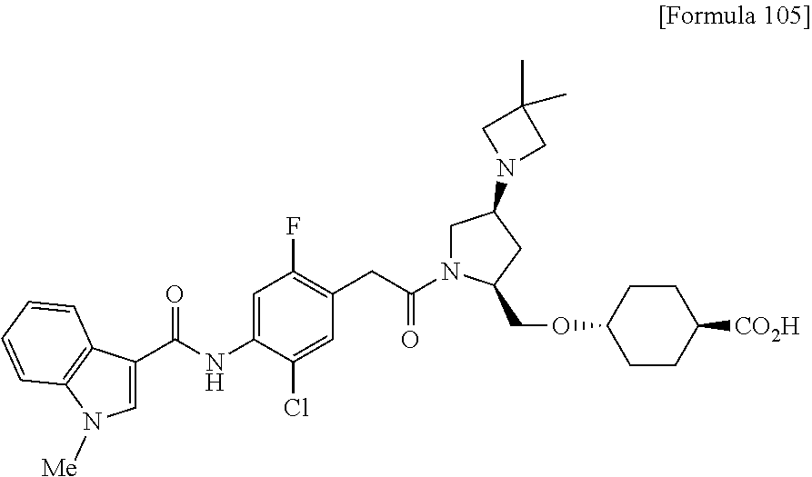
C1=C(Cl)C(NC(C2=CN([Me])C3=C2C=CC=C3)=O)=CC(F)=C1CC(N1CC(N2CC(C)(C)C2)CC1COC1CCC([CO2H])CC1)=O
